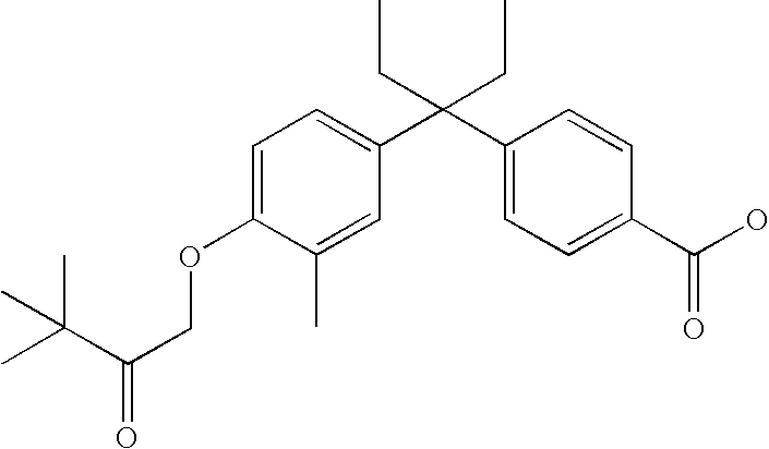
C1=C(C)C(OCC(=O)C(C)(C)C)=CC=C1C(C1=CC=C(C(O)=O)C=C1)(CC)CC
